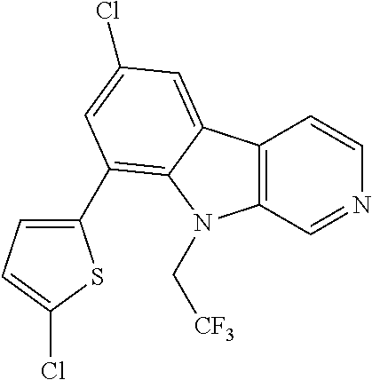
C12=C(C=NC=C1)N(C[CF3])C1=C(C3=CC=C(Cl)S3)C=C(Cl)C=C21
